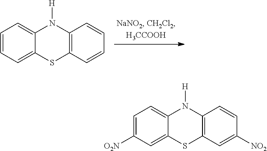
C12=CC=C([O2N])C=C1SC1=C(N2[H])C=CC([NO2])=C1.C12=CC=CC=C1SC1=C(N2[H])C=CC=C1
